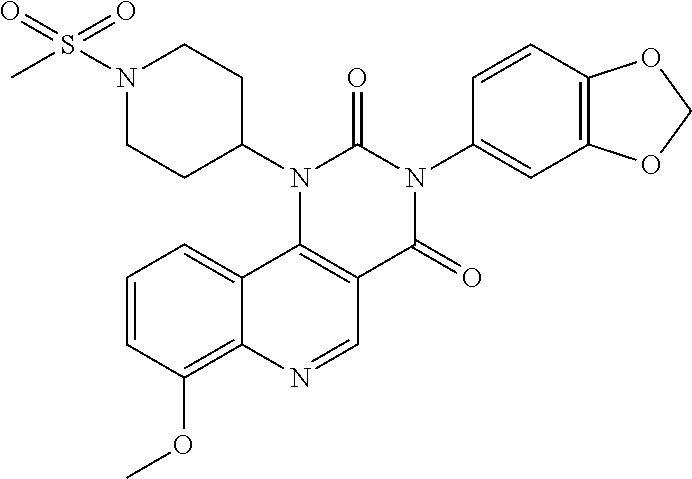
C1=CC(OC)=C2C(=C1)C1=C(C=N2)C(=O)N(C2=CC3=C(C=C2)OCO3)C(=O)N1C1CCN(S(C)(=O)=O)CC1
